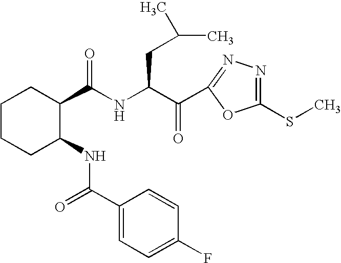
C1CCC(NC(=O)C2=CC=C(F)C=C2)C(C(NC(C(=O)C2=NN=C(SC)O2)CC(C)C)=O)C1
